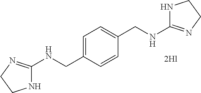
C1=CC(CNC2=NCCN2)=CC=C1CNC1=NCCN1
